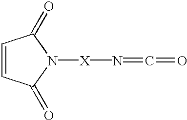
C1=CC(=O)N([X]N=C=O)C1=O
